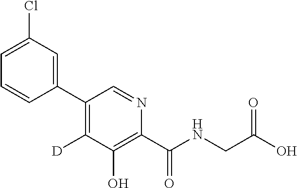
C1(C2=CC(Cl)=CC=C2)=C([D])C(O)=C(C(NCC(O)=O)=O)N=C1
